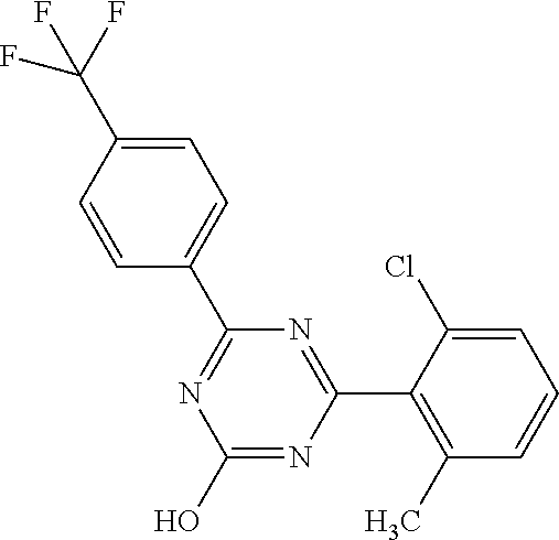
N1=C(C2=CC=C(C(F)(F)F)C=C2)N=C(C2=C(C)C=CC=C2Cl)N=C1O
